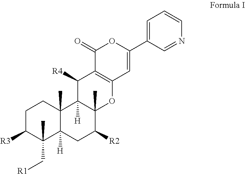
C1C([R3])C(C)(C[R1])C2([H])C(C)(C1)C1([H])C(C)(C([R2])C2)OC2=C(C1[R4])C(=O)OC(C1=CC=CN=C1)=C2
